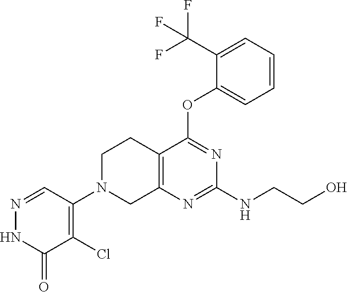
C12=C(N=C(NCCO)N=C1OC1=CC=CC=C1C(F)(F)F)CN(C1=C(Cl)C(=O)NN=C1)CC2
